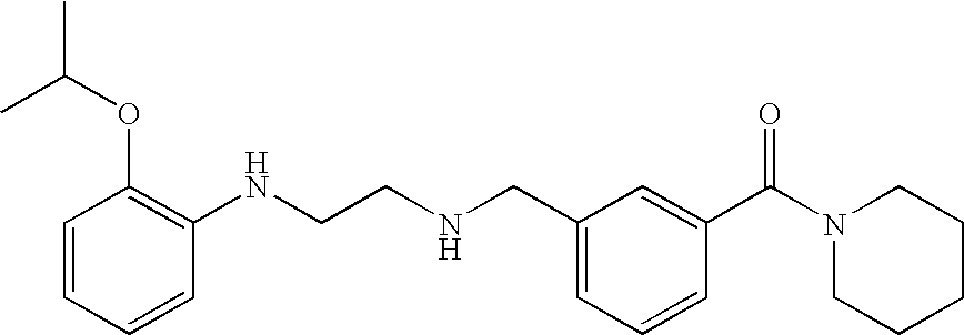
CC(OC1=C(NCCNCC2=CC=CC(C(N3CCCCC3)=O)=C2)C=CC=C1)C
